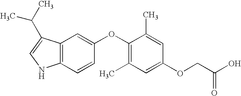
C12=C(C(C(C)C)=CN1)C=C(OC1=C(C)C=C(OCC(O)=O)C=C1C)C=C2
